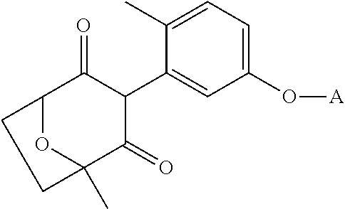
C12OC(C)(C(=O)C(C3=CC(O[A])=CC=C3C)C1=O)CC2
